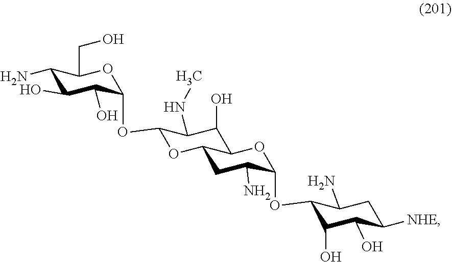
C1(N)C(O)C(O)C(OC2OC3CC(N)C(OC4C(O)C(O)C([NHE])CC4N)OC3C(O)C2NC)OC1CO
